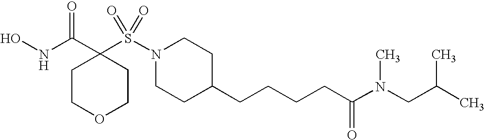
ONC(C1(S(N2CCC(CCCCC(N(CC(C)C)C)=O)CC2)(=O)=O)CCOCC1)=O
